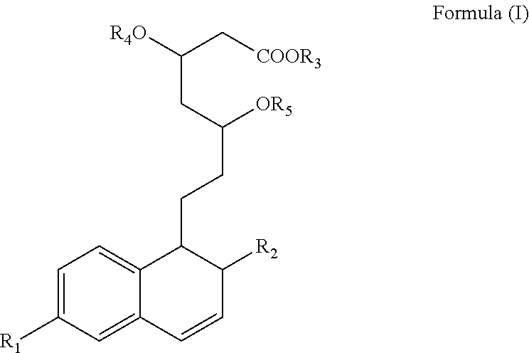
C(CC([OR5])CCC1C2=CC=C([R1])C=C2C=CC1[R2])(C[COOR3])[R4O]
